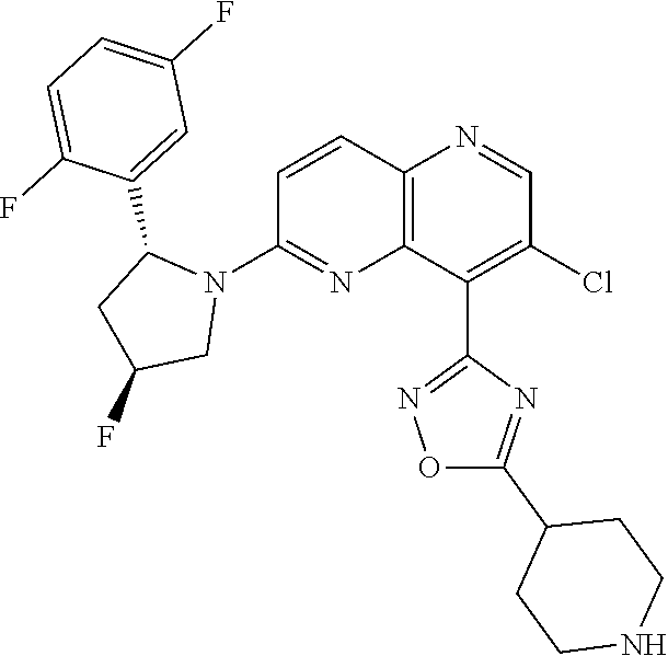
C1=CC2=C(N=C1N1C(C3=CC(F)=CC=C3F)CC(F)C1)C(C1=NOC(C3CCNCC3)=N1)=C(Cl)C=N2
